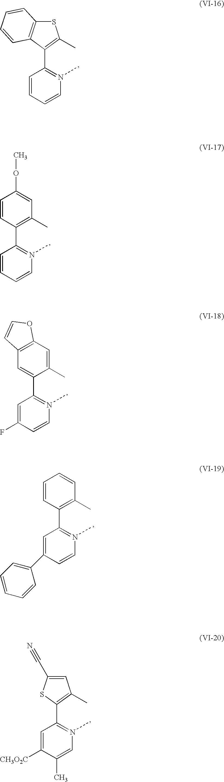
C1=CC=CN(C)=C1C1=C(C)SC2=C1C=CC=C2.C1=C([CH3O2C])C(C)=CN(C)=C1C1=C(C)C=C(C#N)S1.C1=CC=CN(C)=C1C1=C(C)C=C(OC)C=C1.C1=C(F)C=CN(C)=C1C1=CC2=C(C=C1C)OC=C2.C1=C(C2=CC=CC=C2)C=CN(C)=C1C1=C(C)C=CC=C1
